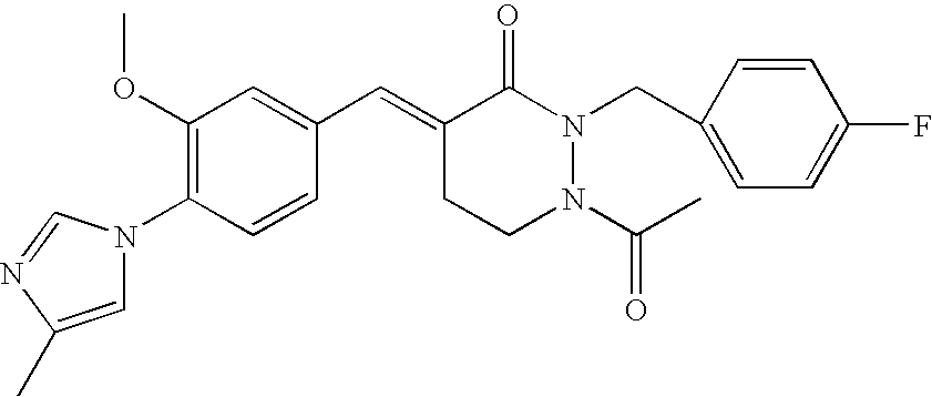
C1=CC(N2C=C(C)N=C2)=C(OC)C=C1C=C1CCN(C(C)=O)N(CC2=CC=C(F)C=C2)C1=O
